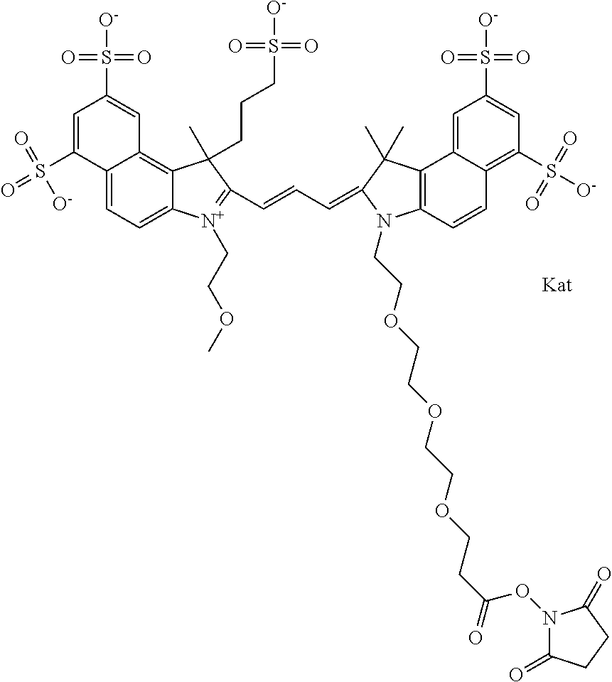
C12=CC=C3C(=C1C=C(S(=O)(=O)[O-])C=C2S(=O)(=O)[O-])C(CCCS(=O)(=O)[O-])(C)C(C=CC=C1C(C)(C)C2=C(N1CCOCCOCCOCCC(=O)ON1C(=O)CCC1=O)C=CC1=C(S(=O)(=O)[O-])C=C(S([O-])(=O)=O)C=C21)=[N+]3CCOC
